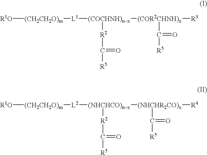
[R1O][(CH2CH2O)m][L1][(COCHNH)nx]([(COR2CHNH)x]([R3])C(=O)[R5])[R2]C([R5])=O.[R1O][(CH2CH2O)m][L2][(NHCHCO)nx]([(NHCHR2CO)x]([R4])C([R5])=O)[R2]C([R5])=O
